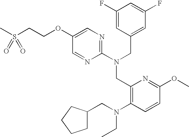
C1(OCCS(C)(=O)=O)=CN=C(N(CC2=CC(F)=CC(F)=C2)CC2=C(N(CC3CCCC3)CC)C=CC(OC)=N2)N=C1
